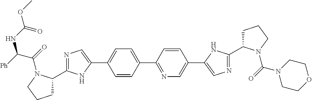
C1=CC(C2=NC=C(C3=CN=C(C4CCCN4C(N4CCOCC4)=O)N3)C=C2)=CC=C1C1=CN=C(C2CCCN2C(C([Ph])NC(OC)=O)=O)N1
